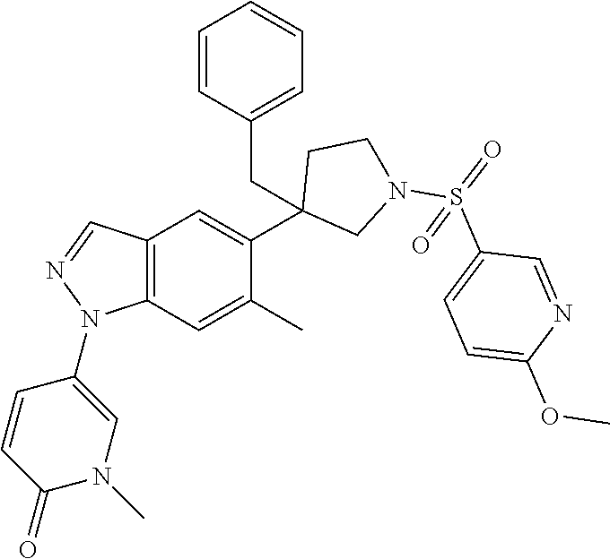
C1(C2=CC3=C(C=C2C)N(C2=CN(C)C(=O)C=C2)N=C3)(CC2=CC=CC=C2)CN(S(=O)(C2=CC=C(OC)N=C2)=O)CC1
